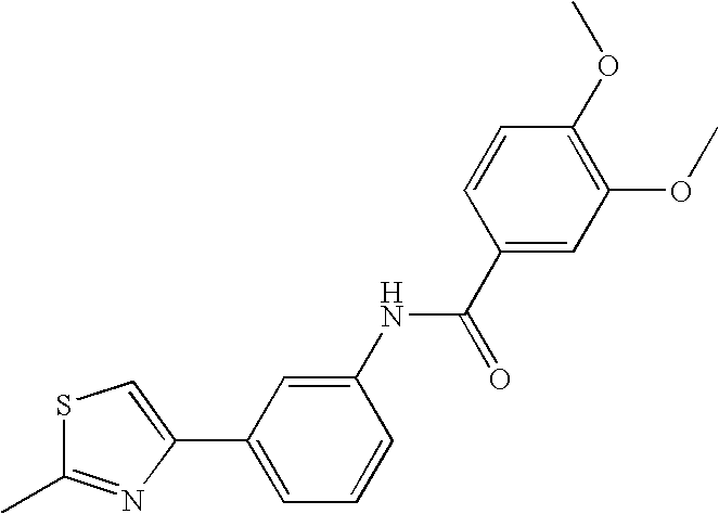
C1(C)=NC(C2=CC=CC(NC(=O)C3=CC(OC)=C(OC)C=C3)=C2)=CS1
